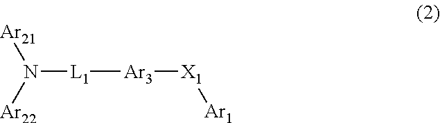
[L1]([Ar3][X1][Ar1])N([Ar22])[Ar21]
